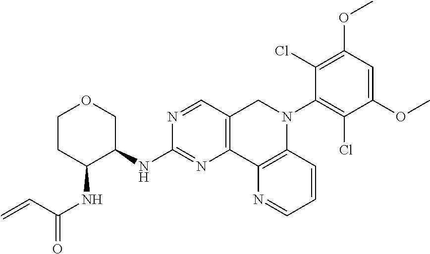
C1CC(NC(=O)C=C)C(NC2=NC3=C(C=N2)CN(C2=C(Cl)C(OC)=CC(OC)=C2Cl)C2=C3N=CC=C2)CO1
